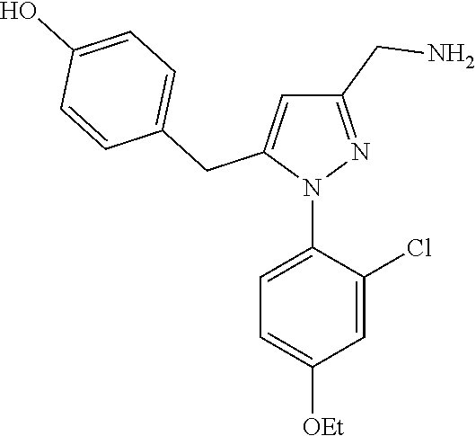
N1(C2=CC=C([OEt])C=C2Cl)N=C(CN)C=C1CC1=CC=C(O)C=C1
